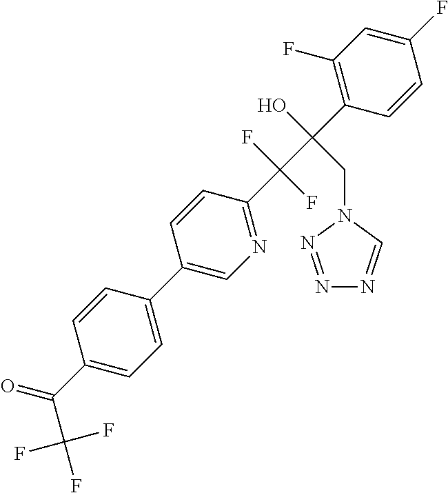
C1(C2=CN=C(C(C(C3=C(F)C=C(F)C=C3)(O)CN3C=NN=N3)(F)F)C=C2)=CC=C(C(C(F)(F)F)=O)C=C1
